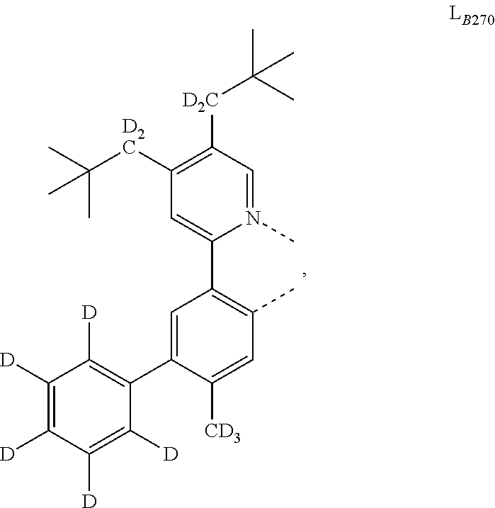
C1=C(C2=C([D])C([D])=C([D])C([D])=C2[D])C([CD3])=CC(C)=C1C1=CC([D2C]C(C)(C)C)=C([D2C]C(C)(C)C)C=N1C
